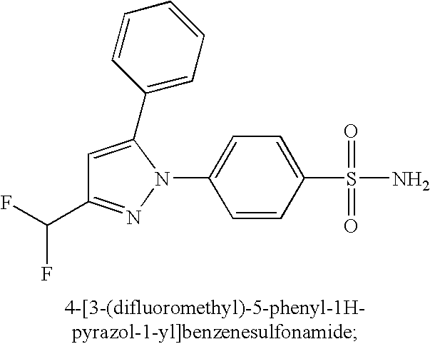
C1=CC(S(N)(=O)=O)=CC=C1N1C(C2=CC=CC=C2)=CC(C(F)F)=N1
